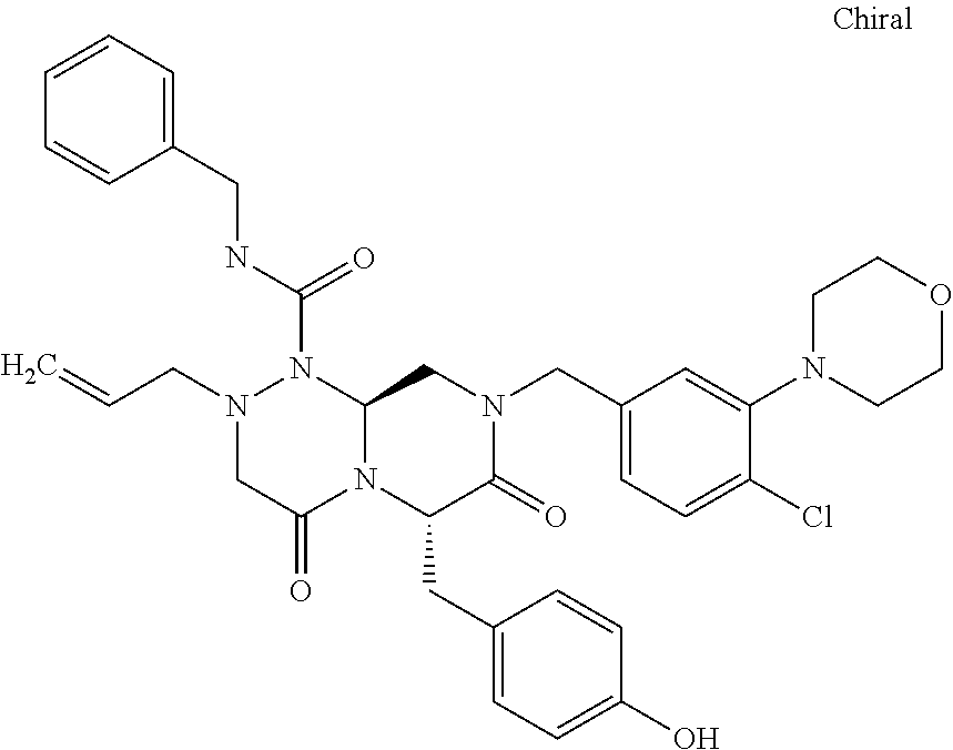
N1(CC=C)CC(=O)N2C(N1C(NCC1=CC=CC=C1)=O)CN(CC1=CC=C(Cl)C(N3CCOCC3)=C1)C(=O)C2CC1=CC=C(O)C=C1
